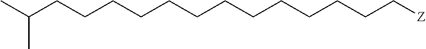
C(CCCCC[Z])CCCCCCCC(C)C
